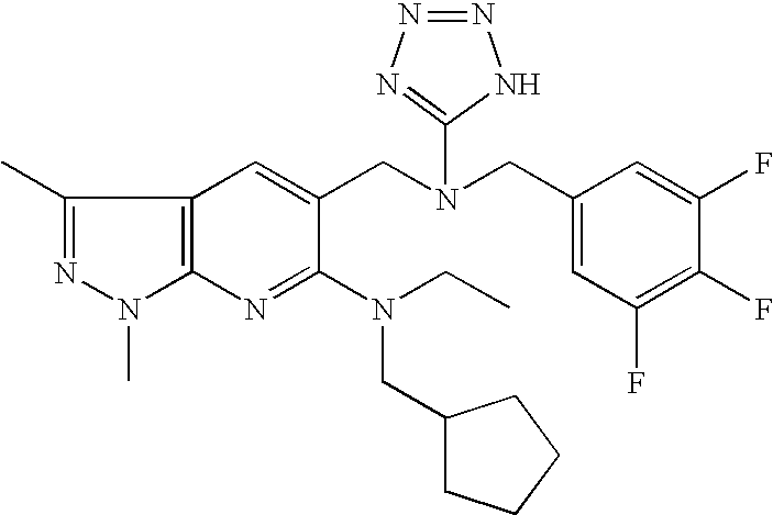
C1(C)=NN(C)C2=C1C=C(CN(CC1=CC(F)=C(F)C(F)=C1)C1=NN=NN1)C(N(CC)CC1CCCC1)=N2
